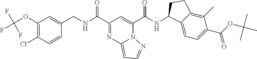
C1(OC(F)(F)F)=C(Cl)C=CC(CNC(C2=NC3=CC=NN3C(C(NC3C4=CC=C(C(OC(C)(C)C)=O)C(C)=C4CC3)=O)=C2)=O)=C1
